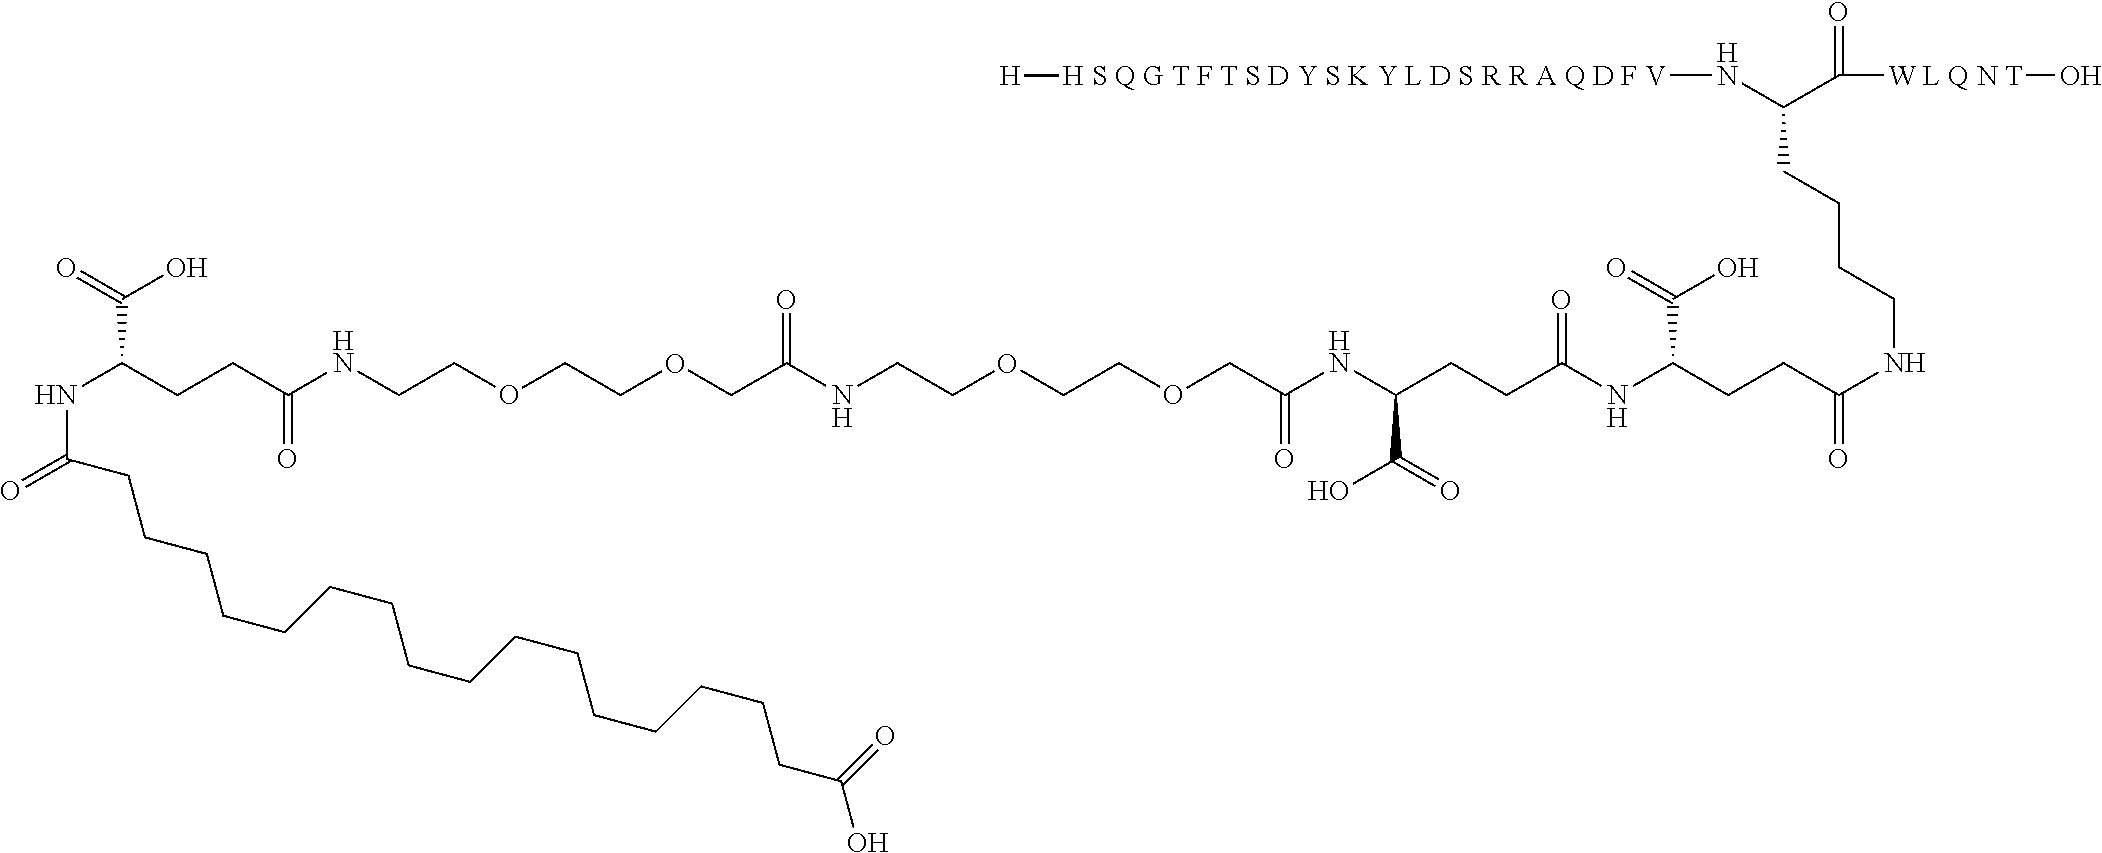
N(C(CCC(NCCOCCOCC(NCCOCCOCC(NC(CCC(=O)NC(CCC(=O)NCCCCC(C([W L Q N T]O)=O)N[H S Q G T F T S D Y S K Y L D S R R A Q D F V][H])C(O)=O)C(O)=O)=O)=O)=O)C(=O)O)C(=O)CCCCCCCCCCCCCCCCC(O)=O
